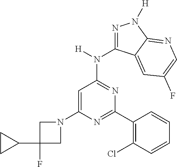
C1(N2CC(F)(C3CC3)C2)=CC(N(C2=NN([H])C3=NC=C(F)C=C23)[H])=NC(C2=C(Cl)C=CC=C2)=N1
